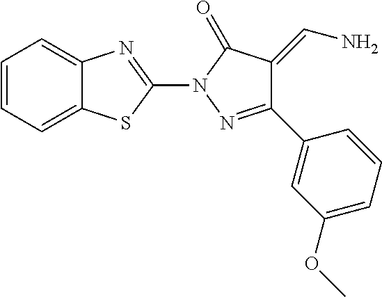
C1=CC=C2C(=C1)N=C(N1N=C(C3=CC(OC)=CC=C3)C(=CN)C1=O)S2
